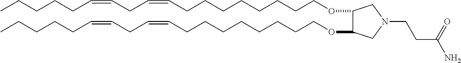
O(CCCCCCCCC=CCC=CCCCCC)C1C(OCCCCCCCCC=CCC=CCCCCC)CN(CCC(N)=O)C1
